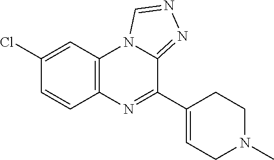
C12=C(C=C(Cl)C=C1)N1C(=NN=C1)C(C1=CCN(C)CC1)=N2
